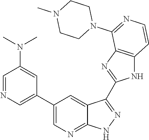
C1=NC=C(C2=CN=C3C(=C2)C(C2=NC4=C(N2)C=CN=C4N2CCN(C)CC2)=NN3)C=C1N(C)C
